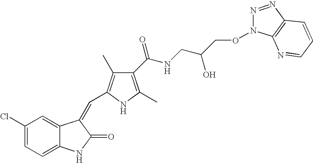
C1(Cl)=CC=C2C(=C1)C(=CC1=C(C)C(C(NCC(CON3N=NC4=C3N=CC=C4)O)=O)=C(C)N1)C(=O)N2
